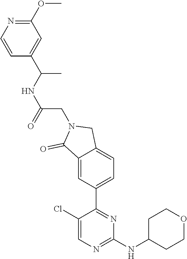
C1(Cl)=CN=C(NC2CCOCC2)N=C1C1=CC=C2C(=C1)C(=O)N(CC(NC(C1=CC(OC)=NC=C1)C)=O)C2
